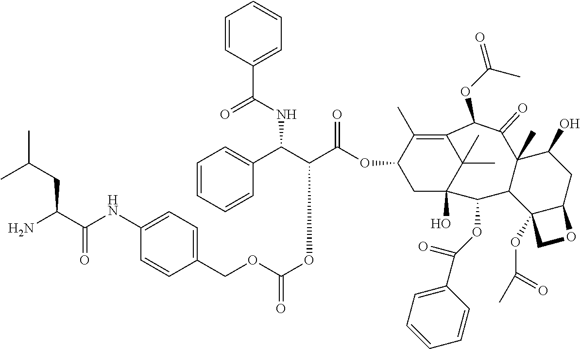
NC(C(NC1=CC=C(COC(=O)OC(C(C2=CC=CC=C2)NC(=O)C2=CC=CC=C2)C(OC2CC3(O)C(C)(C)C(=C2C)C(OC(=O)C)C(=O)C2(C)C(O)CC4C(OC(C)=O)(CO4)C2C3OC(C2=CC=CC=C2)=O)=O)C=C1)=O)CC(C)C
